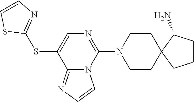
C1(SC2=CN=C(N3CCC4(CC3)CCCC4N)N3C2=NC=C3)=NC=CS1
